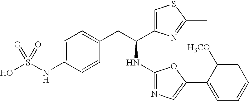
OS(NC1=CC=C(CC(NC2=NC=C(C3=CC=CC=C3[H3CO])O2)C2=CSC(C)=N2)C=C1)(=O)=O
